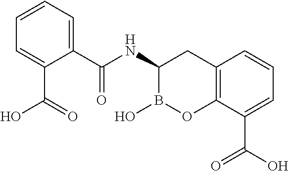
C12=C(C(C(O)=O)=CC=C1)OB(O)C(NC(C1=CC=CC=C1C(=O)O)=O)C2
